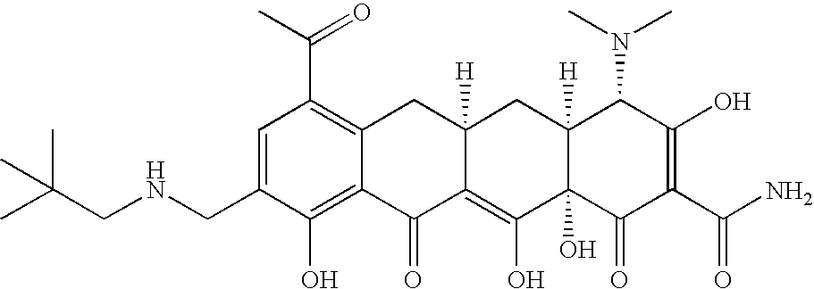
C1(CNCC(C)(C)C)=CC(C(C)=O)=C2C(=C1O)C(=O)C1=C(O)C3(O)C([H])(CC1([H])C2)C(N(C)C)C(O)=C(C(N)=O)C3=O
